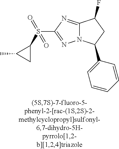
C12=NC(S(C3C(C)C3)(=O)=O)=NN1C(C1=CC=CC=C1)CC2F
